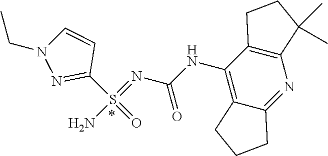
S(=NC(=O)NC1=C2C(=NC3=C1CCC3(C)C)CCC2)(N)(=O)C1=NN(CC)C=C1
